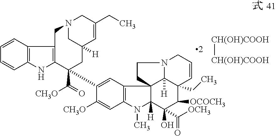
C1=CC2=C(C=C1)NC1=C2CN2CC([H])(C=C(CC)C2)CC1(C([CH3O])=O)C1=CC2=C(C=C1[CH3O])N(C)C1([H])C(O)(C([OCH3])=O)C([OCOCH3])C3(CC)C4([H])C21CCN4CC=C3.[CH(OH)COOH][CH(OH)COOH]
